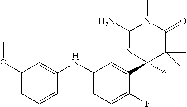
C1(NC2=CC(OC)=CC=C2)=CC=C(F)C(C2(C)C(C)(C)C(=O)N(C)C(N)=N2)=C1
